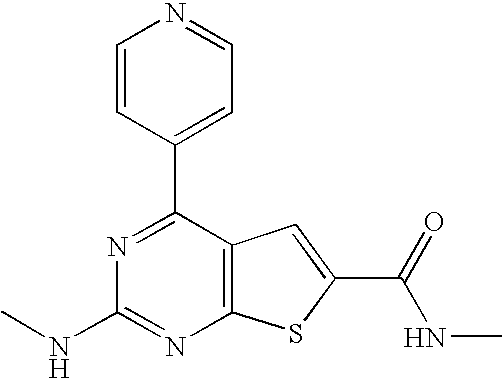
N1=C(C2=CC=NC=C2)C2=C(N=C1NC)SC(C(NC)=O)=C2
